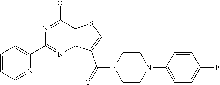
C1=CC=NC(C2=NC3=C(C(O)=N2)SC=C3C(N2CCN(C3=CC=C(F)C=C3)CC2)=O)=C1
